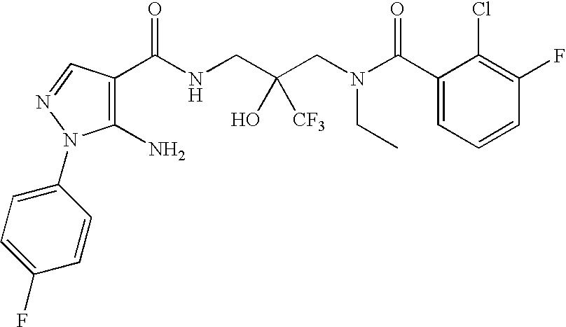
C1(C(NCC(CN(C(C2=CC=CC(F)=C2Cl)=O)CC)(O)[CF3])=O)=C(N)N(C2=CC=C(F)C=C2)N=C1
